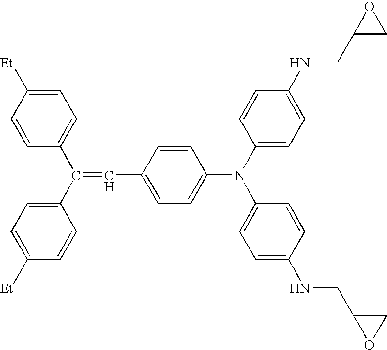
C1=CC([Et])=CC=C1C(C1=CC=C([Et])C=C1)=CC1=CC=C(N(C2=CC=C(NCC3CO3)C=C2)C2=CC=C(NCC3OC3)C=C2)C=C1
